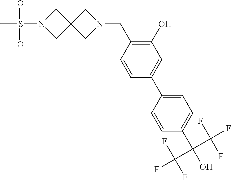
C1(C(O)(C(F)(F)F)C(F)(F)F)=CC=C(C2=CC(O)=C(CN3CC4(C3)CN(S(C)(=O)=O)C4)C=C2)C=C1
